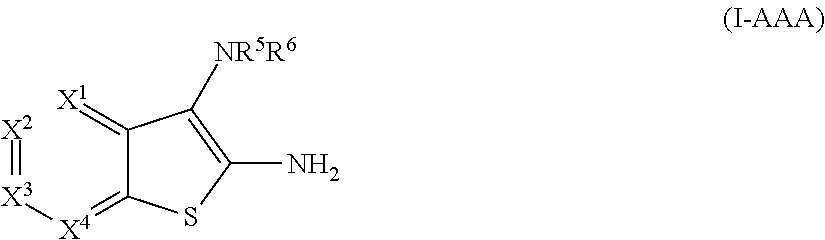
[X2]=[X3][X4]=C1C(=[X1])C([NR5R6])=C(N)S1
